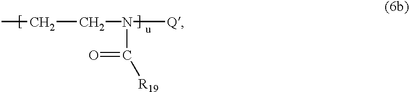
C(CN([Q])C(=O)[R19])C
